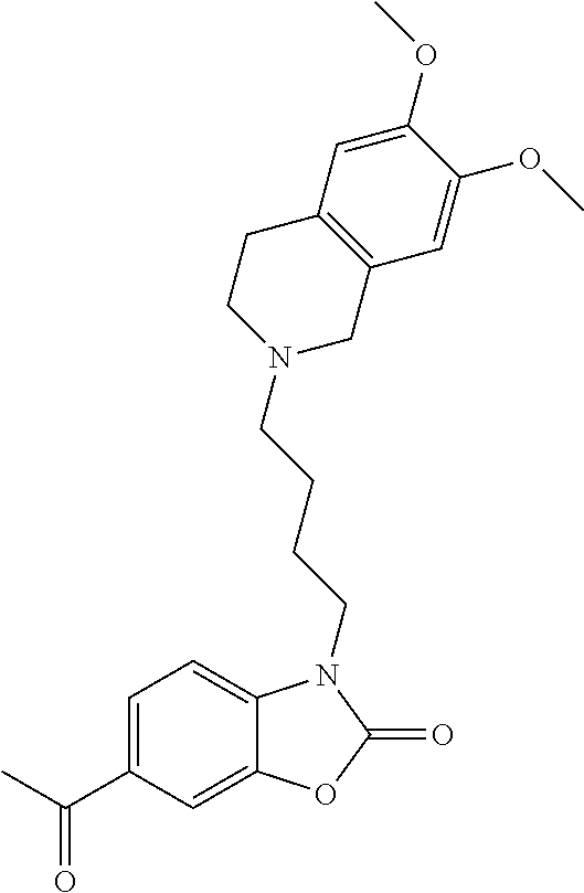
C1=C(C(C)=O)C=C2C(=C1)N(CCCCN1CC3=C(CC1)C=C(OC)C(OC)=C3)C(=O)O2
